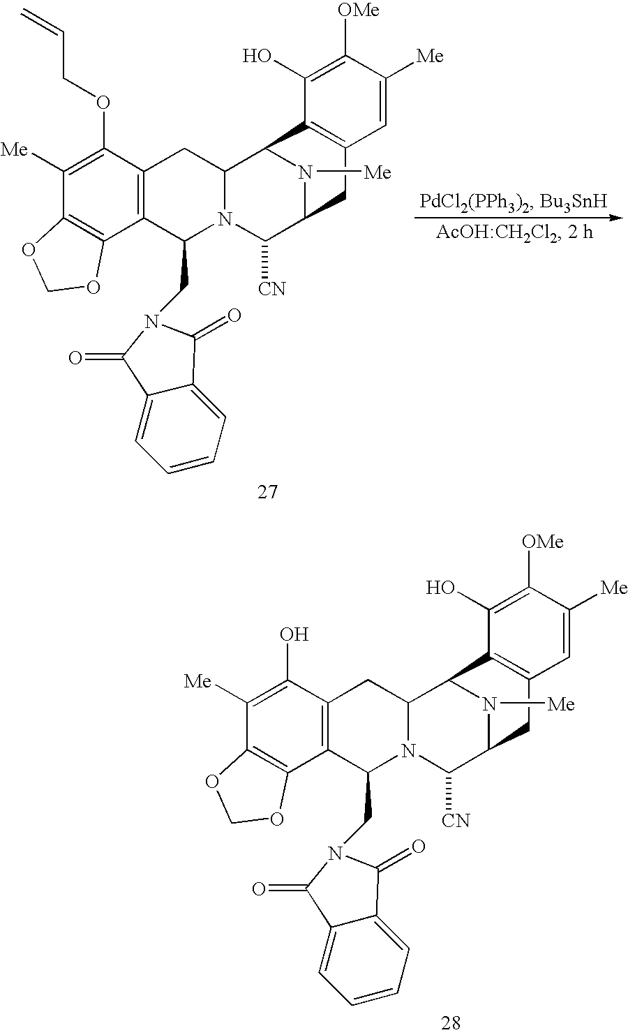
C12=C(C(OCC=C)=C([Me])C3=C1OCO3)CC1N(C2CN2C(=O)C3=CC=CC=C3C2=O)C([CN])C2N([Me])C1C1=C(C2)C=C([Me])C([OMe])=C1O.C12=C(C(O)=C([Me])C3=C1OCO3)CC1N(C2CN2C(=O)C3=CC=CC=C3C2=O)C([CN])C2N([Me])C1C1=C(C2)C=C([Me])C([OMe])=C1O
